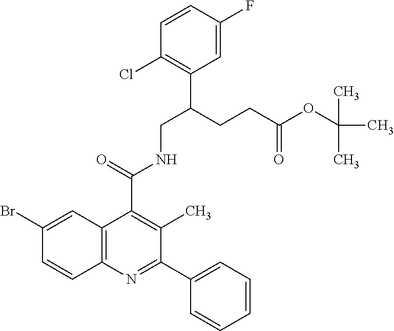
C1(Br)=CC2=C(C=C1)N=C(C1=CC=CC=C1)C(C)=C2C(=O)NCC(CCC(OC(C)(C)C)=O)C1=C(Cl)C=CC(F)=C1
